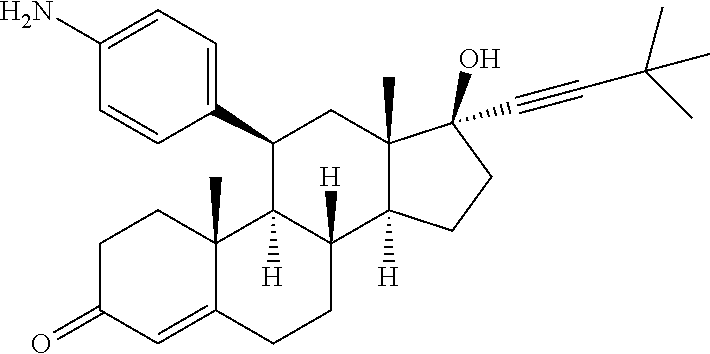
C1C(=O)C=C2C(C)(C1)C1([H])C([H])(CC2)C2([H])C(C)(CC1C1=CC=C(N)C=C1)C(O)(C#CC(C)(C)C)CC2
